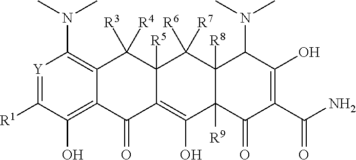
C1([R1])=[Y]C(N(C)C)=C2C(=C1O)C(=O)C1=C(O)C3([R9])C([R8])(C([R6])([R7])C1([R5])C2([R3])[R4])C(N(C)C)C(O)=C(C(N)=O)C3=O
